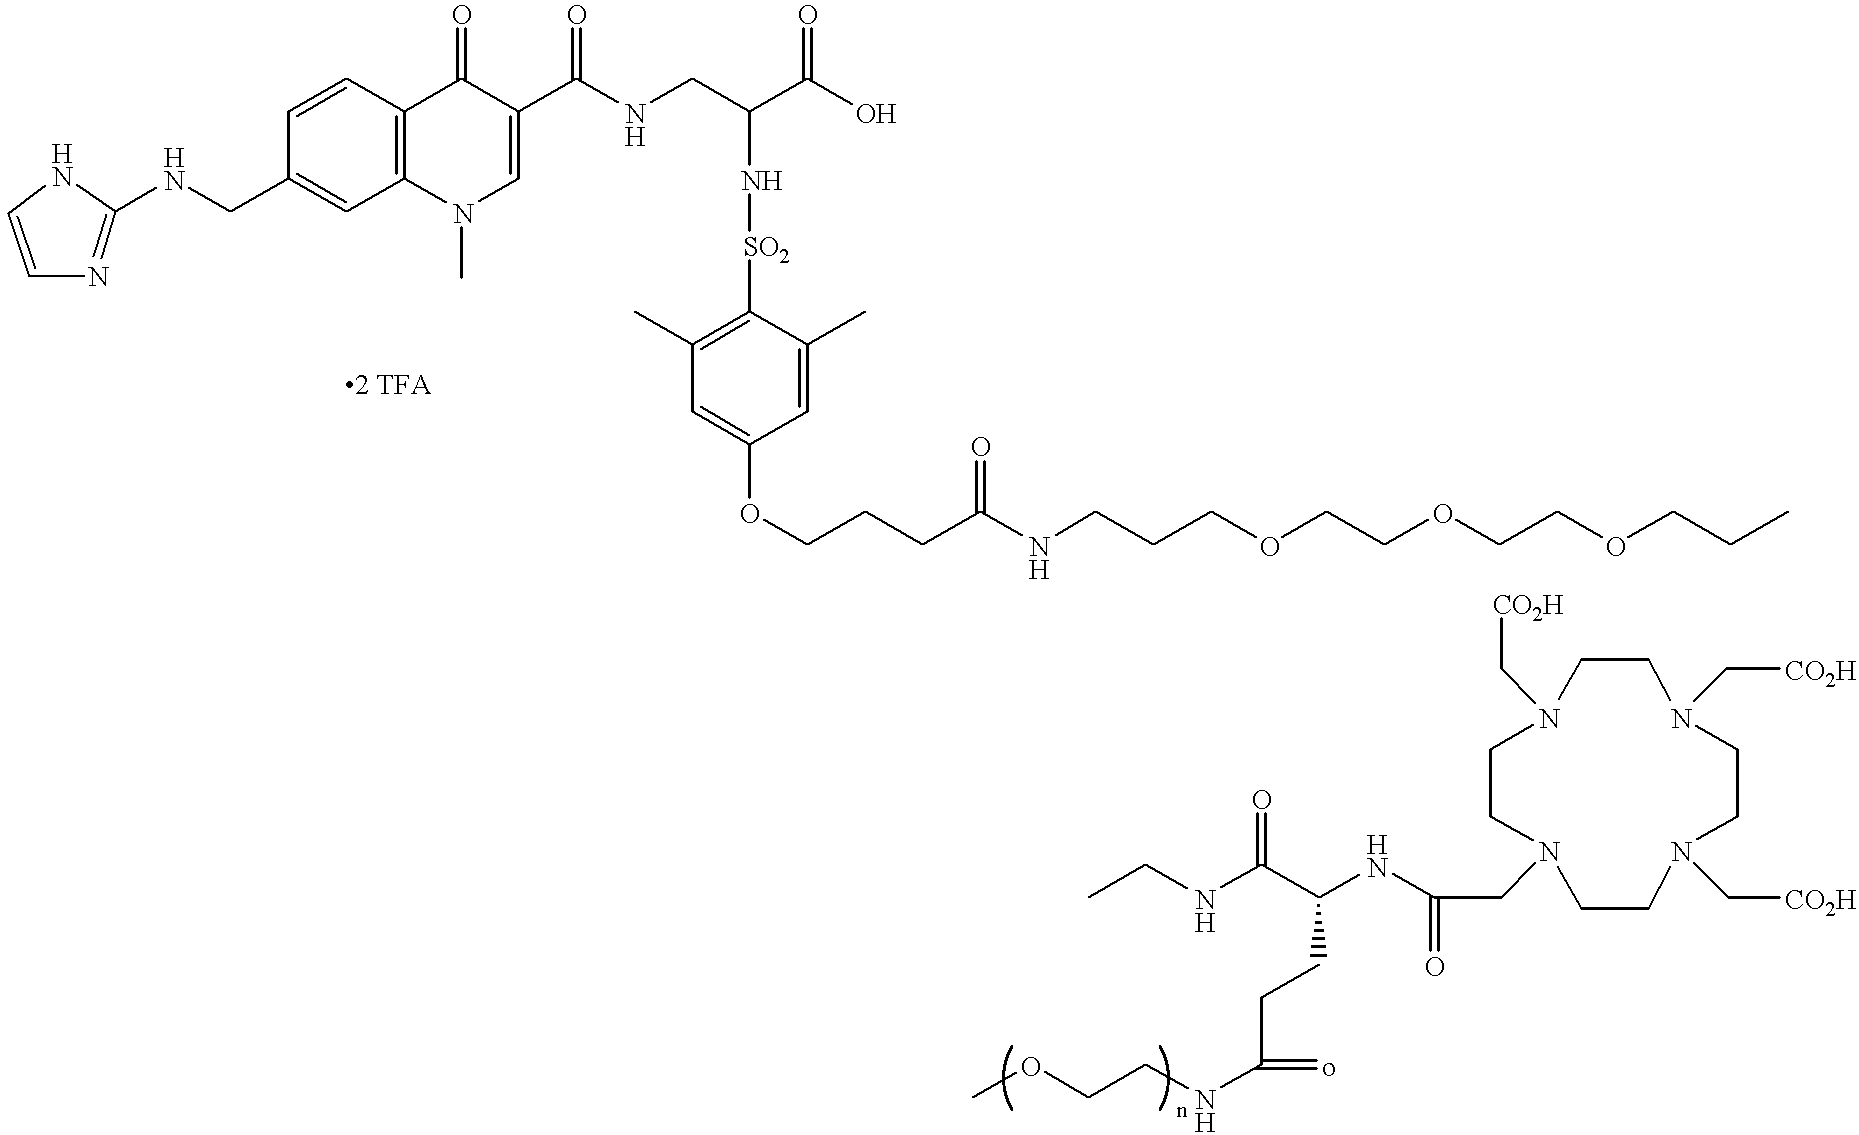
C1=CN=C(NCC2=CC3=C(C=C2)C(=O)C(C(NCC(C(O)=O)N[SO2]C2=C(C)C=C(OCCCC(NCCCOCCOCCOCCC)=O)C=C2C)=O)=CN3C)N1.N(C(C(NC(CN1CCN(C[CO2H])CCN(C[CO2H])CCN(C[CO2H])CC1)=O)CCC(NCCOC)=o)=O)CC
